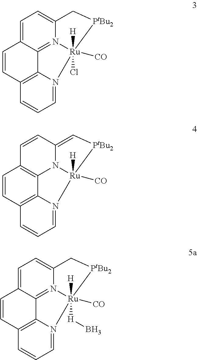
C1=C2C3=N4C(=C1)C[PtBu2][Ru]4([H])(Cl)([CO])N1=CC=CC(=C31)C=C2.C1=C2C3=N4C(=C1)C[PtBu2][Ru]4([H])([H]B)([CO])N1=CC=CC(=C31)C=C2.C1=CC2=C[PtBu2][Ru]3([H])([CO])N2C2=C1C=CC1=C2N3=CC=C1
